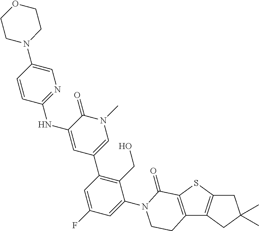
C12=C(SC3=C1CC(C)(C)C3)C(=O)N(C1=CC(F)=CC(C3=CN(C)C(=O)C(NC4=NC=C(N5CCOCC5)C=C4)=C3)=C1CO)CC2
